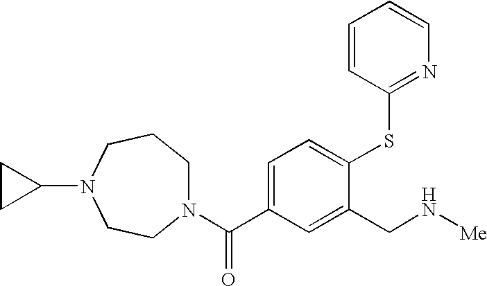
N1(C(=O)C2=CC=C(SC3=NC=CC=C3)C(CN[Me])=C2)CCCN(C2CC2)CC1
